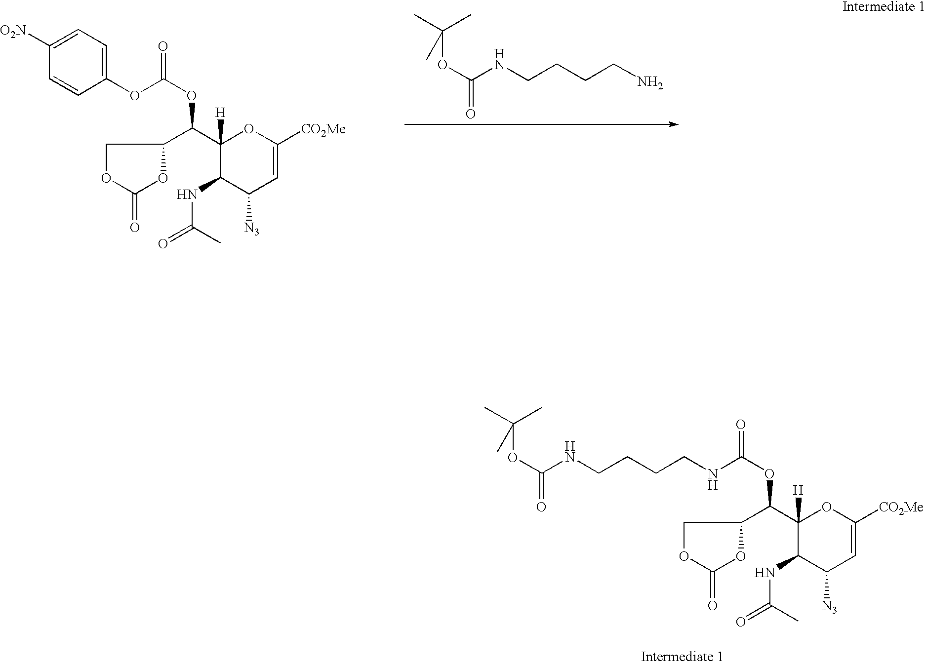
C1([O2N])=CC=C(OC(OC(C2([H])C(NC(=O)C)C([N3])C=C([CO2Me])O2)C2OC(=O)OC2)=O)C=C1.CC(OC(NCCCCN)=O)(C)C.C(C1([H])C(NC(=O)C)C([N3])C=C([CO2Me])O1)(C1OC(=O)OC1)OC(NCCCCNC(OC(C)(C)C)=O)=O
